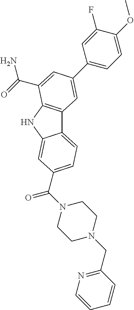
C12=CC=C(C(N3CCN(CC4=NC=CC=C4)CC3)=O)C=C1NC1=C2C=C(C2=CC=C(OC)C(F)=C2)C=C1C(=O)N
